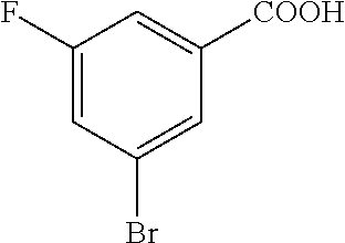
C1(F)=CC(Br)=CC([COOH])=C1
